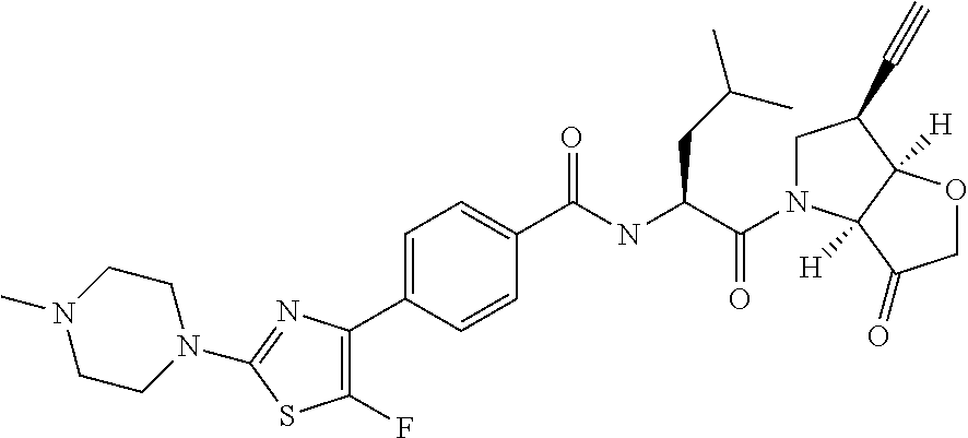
C1(C2=CC=C(C(NC(C(N3CC(C#C)C4([H])C3([H])C(=O)CO4)=O)CC(C)C)=O)C=C2)=C(F)SC(N2CCN(C)CC2)=N1
